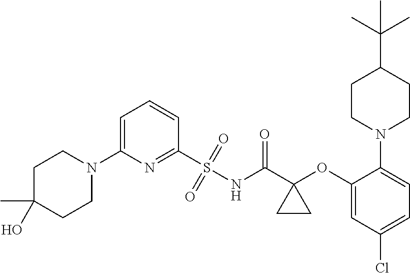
C1=C(N2CCC(C)(O)CC2)N=C(S(NC(C2(OC3=CC(Cl)=CC=C3N3CCC(C(C)(C)C)CC3)CC2)=O)(=O)=O)C=C1
